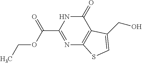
C1(=O)NC(C(=O)OCC)=NC2=C1C(CO)=CS2
